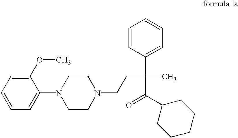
C1(OC)=CC=CC=C1N1CCN(CCC(C(=O)C2CCCCC2)(C2=CC=CC=C2)C)CC1
